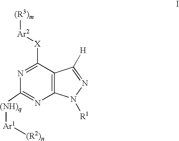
N1=C([X][Ar2][(R3)m])C2=C(N=C1[(NH)q][Ar1][(R2)n])N([R1])N=C2[H]
